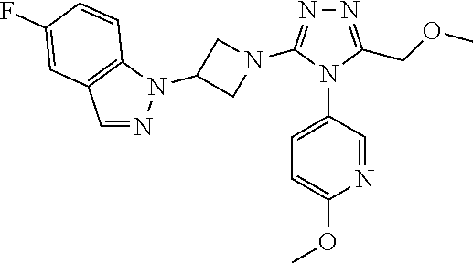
N1=C(COC)N(C2=CC=C(OC)N=C2)C(N2CC(N3N=CC4=C3C=CC(F)=C4)C2)=N1
